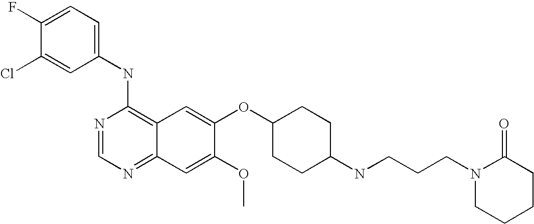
C1(NC2=C3C(=NC=N2)C=C(OC)C(OC2CCC(NCCCN4CCCCC4=O)CC2)=C3)=CC=C(F)C(Cl)=C1
